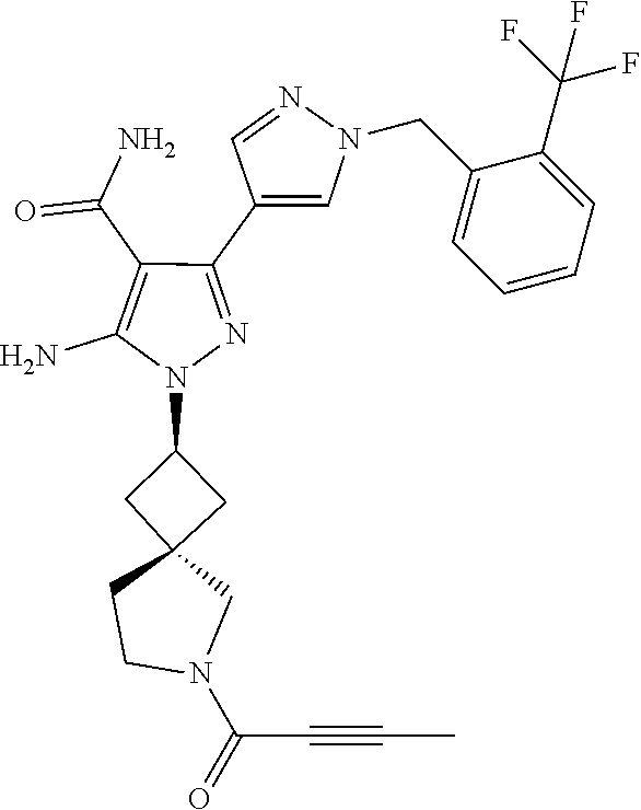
C(C#CC)(=O)N1CC2(CC(N3N=C(C4=CN(CC5=CC=CC=C5C(F)(F)F)N=C4)C(C(=O)N)=C3N)C2)CC1
